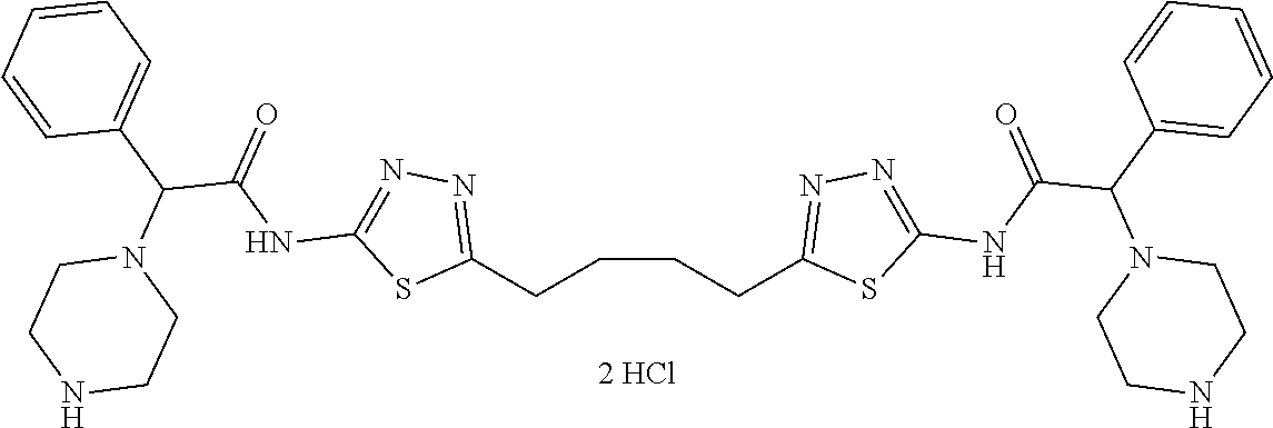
C1(CCCCC2=NN=C(NC(C(C3=CC=CC=C3)N3CCNCC3)=O)S2)=NN=C(NC(C(C2=CC=CC=C2)N2CCNCC2)=O)S1
